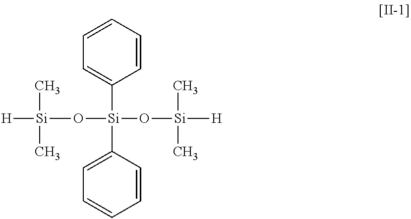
C1=CC=CC([Si](C2=CC=CC=C2)(O[Si]([H])(C)C)O[Si]([H])(C)C)=C1
